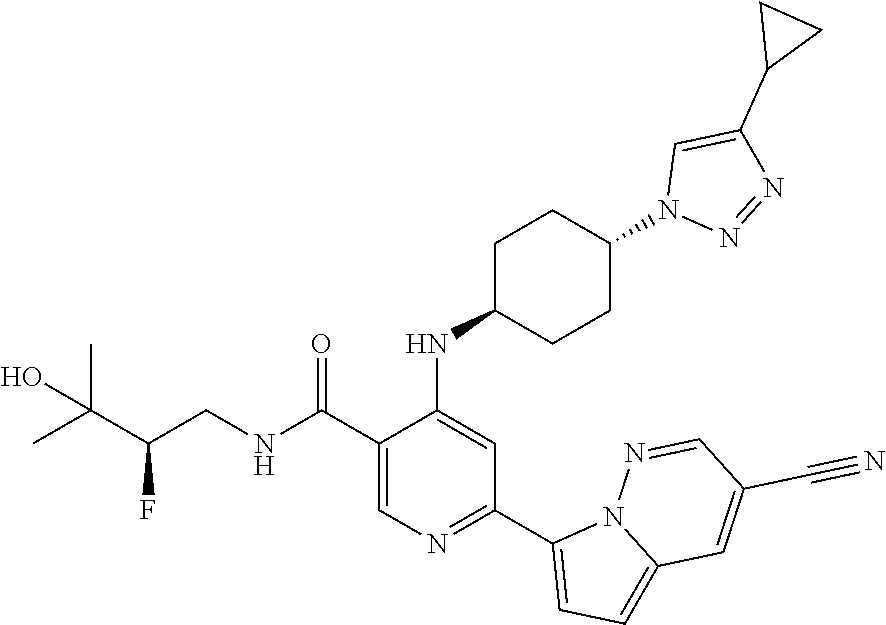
C1(C(NCC(C(C)(C)O)F)=O)=CN=C(C2=CC=C3N2N=CC(C#N)=C3)C=C1NC1CCC(N2N=NC(C3CC3)=C2)CC1
